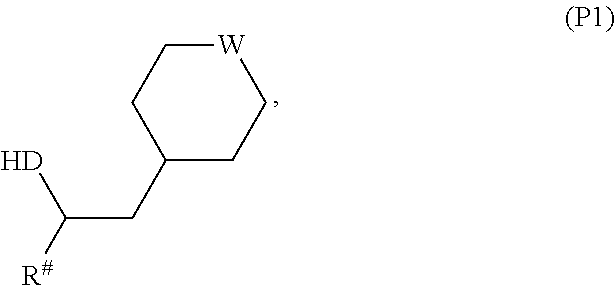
C1C(CC([H])[R#])CC[W]C1
